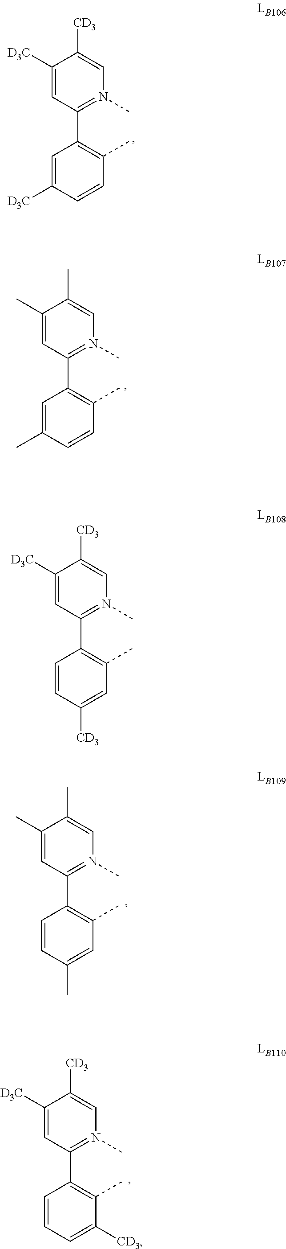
C1([D3C])=CC(C2=C(C)C=C([CD3])C=C2)=N(C)C=C1[CD3].C1(C)=CC(C2=C(C)C=C(C)C=C2)=N(C)C=C1C.C1([D3C])=CC(C2=C(C)C([CD3])=CC=C2)=N(C)C=C1[CD3].C1([D3C])=CC(C2=C(C)C=CC([D3C])=C2)=N(C)C=C1[CD3].C1(C)=CC(C2=C(C)C=CC(C)=C2)=N(C)C=C1C
